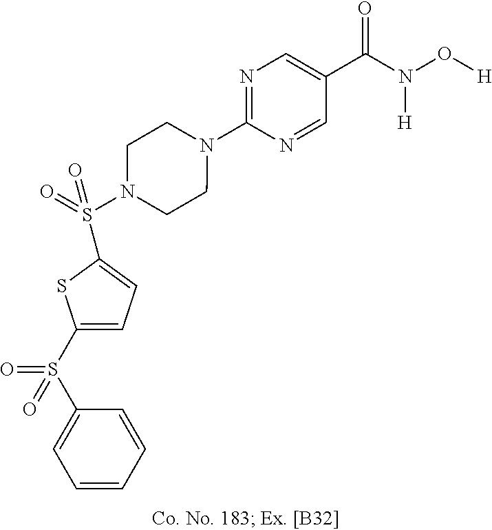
N1(C2=NC=C(C(N(O[H])[H])=O)C=N2)CCN(S(=O)(=O)C2=CC=C(S(C3=CC=CC=C3)(=O)=O)S2)CC1
